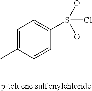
C1=C(C)C=CC(S(Cl)(O)O)=C1
